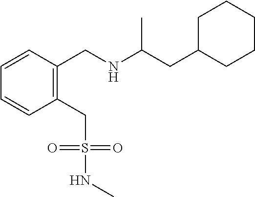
C1=CC=CC(CNC(CC2CCCCC2)C)=C1CS(NC)(=O)=O
